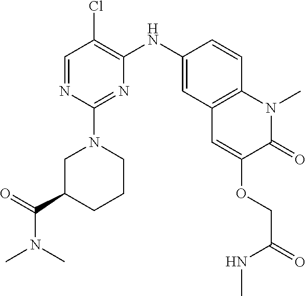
C1=NC(N2CC(C(=O)N(C)C)CCC2)=NC(NC2=CC3=C(C=C2)N(C)C(=O)C(OCC(=O)NC)=C3)=C1Cl
